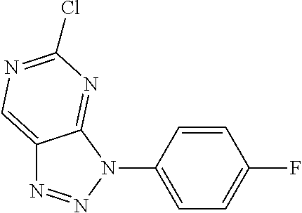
C12=CN=C(Cl)N=C1N(C1=CC=C(F)C=C1)N=N2
